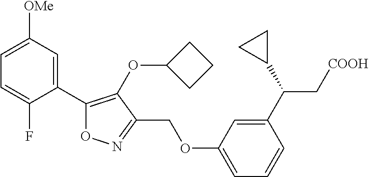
C1(C2=CC([OMe])=CC=C2F)=C(OC2CCC2)C(COC2=CC=CC(C(C3CC3)C[COOH])=C2)=NO1
